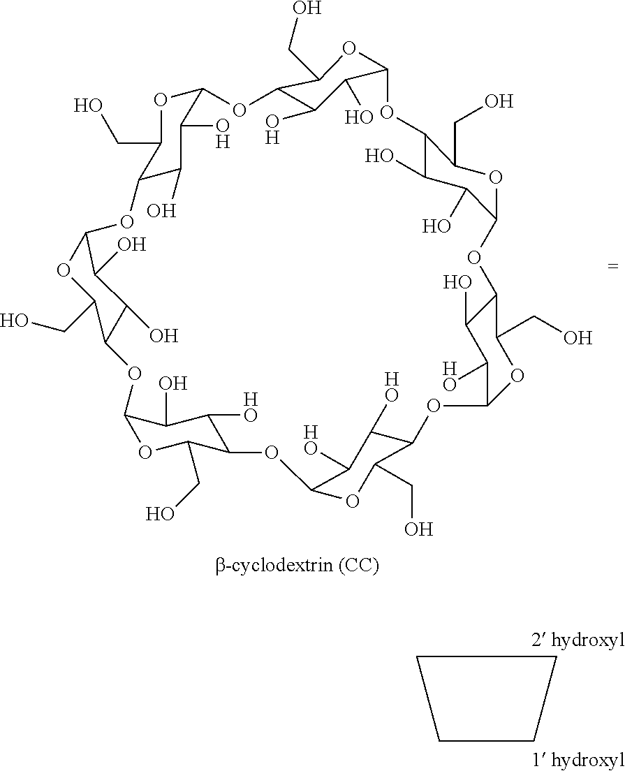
C1(O)C(O)C2OC(CO)C1OC1C(O)C(O)C(C(CO)O1)OC1OC(CO)C(C(O)C1O)OC1OC(CO)C(C(O)C1O)OC1OC(CO)C(C([HO])C1O)OC1C([HO])C([HO])C(C(CO)O1)OC1C([HO])C(O)C(C(CO)O1)O2.C1CCC1
